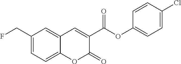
C1(CF)=CC=C2C(=C1)C=C(C(OC1=CC=C(Cl)C=C1)=O)C(=O)O2
